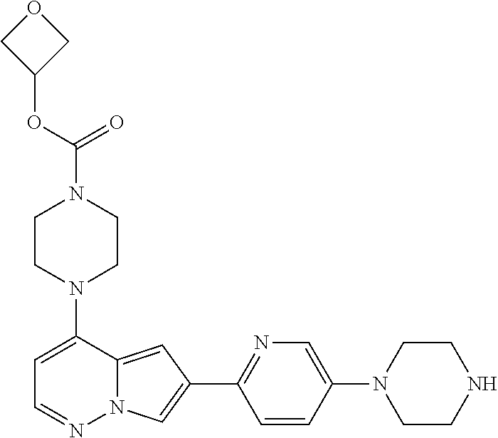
N1(C2=CC=NN3C2=CC(C2=NC=C(N4CCNCC4)C=C2)=C3)CCN(C(=O)OC2COC2)CC1
